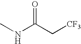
CNC(C[CF3])=O
